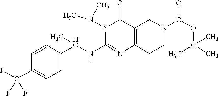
C1=CC(C(NC2=NC3=C(C(=O)N2N(C)C)CN(C(OC(C)(C)C)=O)CC3)C)=CC=C1C(F)(F)F
